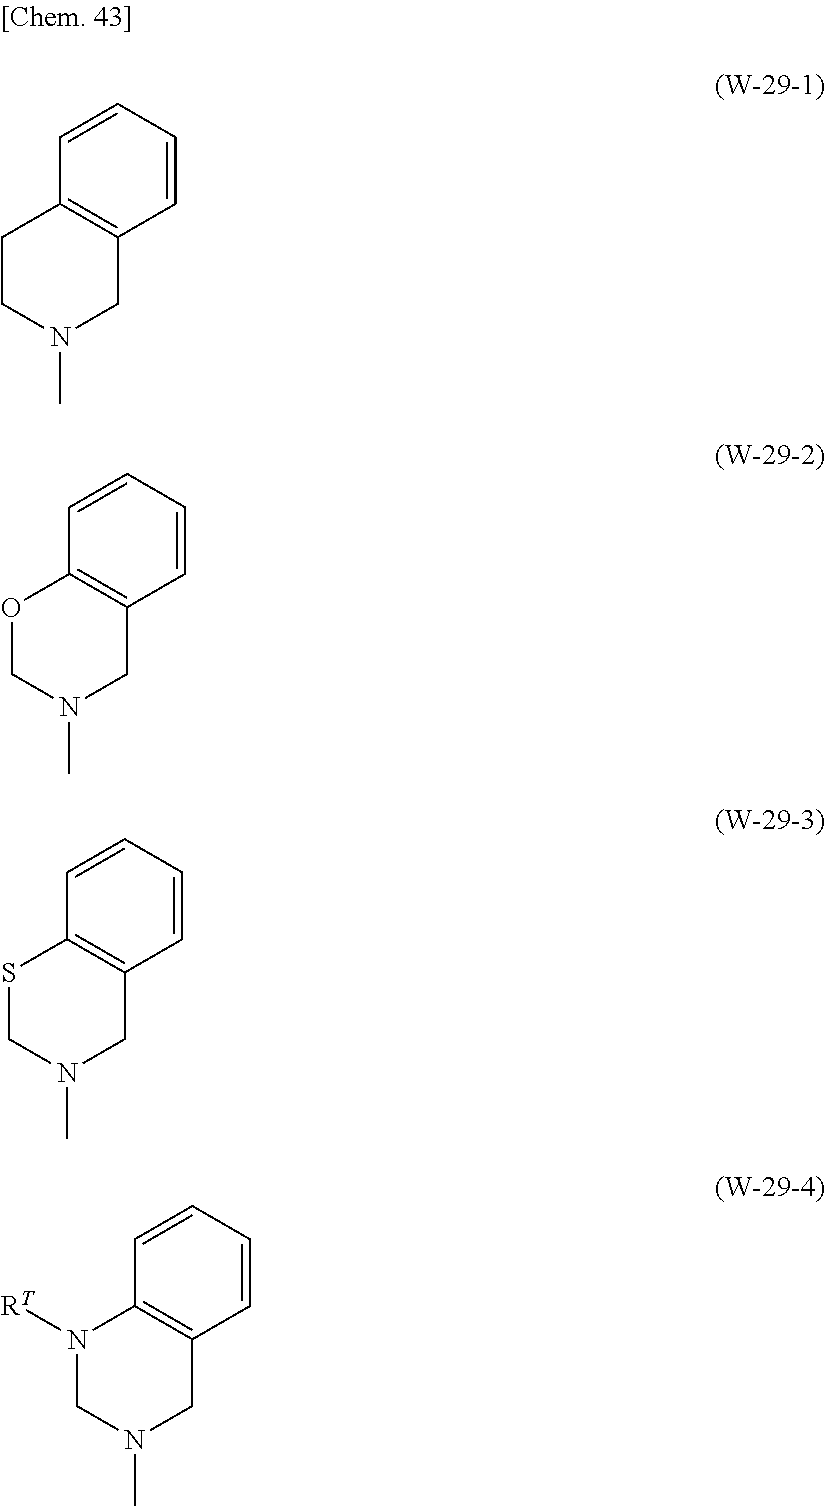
C1CN(C)CC2=C1C=CC=C2.O1CN(C)CC2=C1C=CC=C2.S1CN(C)CC2=C1C=CC=C2.N1([RT])CN(C)CC2=C1C=CC=C2
